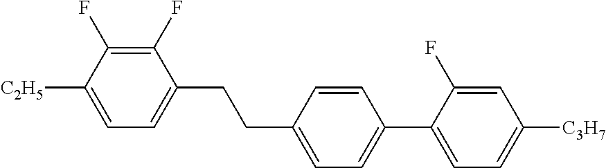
C1(F)=C(F)C([C2H5])=CC=C1CCC1=CC=C(C2=CC=C([C3H7])C=C2F)C=C1
